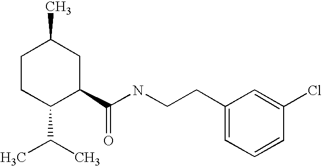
C1CC(C(C)C)C(C(NCCC2=CC=CC(Cl)=C2)=O)CC1C
